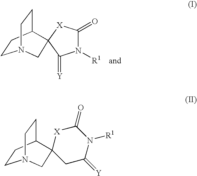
C1CC2CCN1CC21[X]C(=O)N([R1])C1=[Y].C1CC2CCN1CC21CC(=[Y])N([R1])C(=O)[X]1
